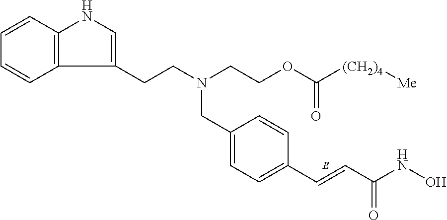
C12=C(C=CC=C1)NC=C2CCN(CC1=CC=C(C=CC(NO)=O)C=C1)CCOC(=O)[(CH2)4][Me]
